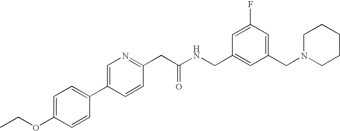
C1(OCC)=CC=C(C2=CN=C(CC(NCC3=CC(CN4CCCCC4)=CC(F)=C3)=O)C=C2)C=C1
